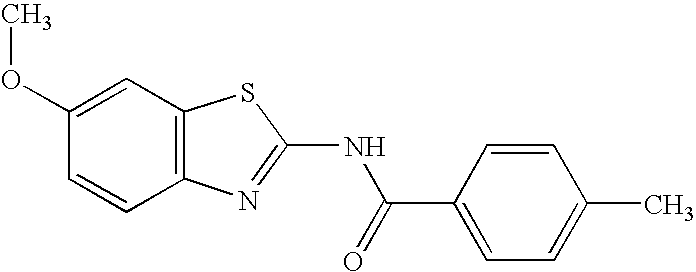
C1(OC)=CC2=C(C=C1)N=C(NC(C1=CC=C(C)C=C1)=O)S2
